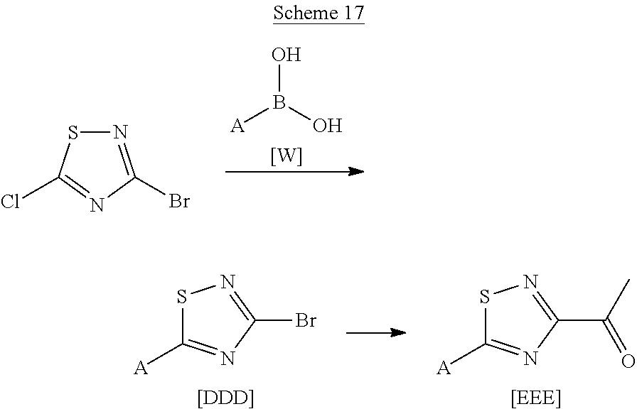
[A]B(O)O.[W].C1(Br)=NSC(Cl)=N1.[A]C1=NC(Br)=NS1.[[DDD]].[A]C1=NC(C(C)=O)=NS1.[[EEE]]
